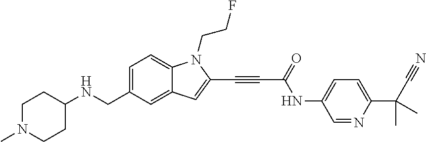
C1=C(CNC2CCN(C)CC2)C=C2C(=C1)N(CCF)C(C#CC(NC1=CC=C(C(C)(C)C#N)N=C1)=O)=C2
